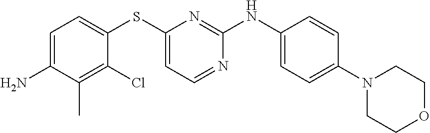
C1=C(N)C(C)=C(Cl)C(SC2=CC=NC(NC3=CC=C(N4CCOCC4)C=C3)=N2)=C1
